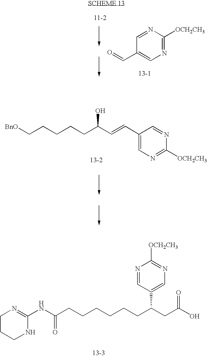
N1=C([OCH2CH3])N=CC(C=O)=C1.C1(C=CC(CCCCC[BnO])O)=CN=C([OCH2CH3])N=C1.C1CCNC(NC(CCCCCCC(CC(O)=O)C2=CN=C([OCH2CH3])N=C2)=O)=N1
